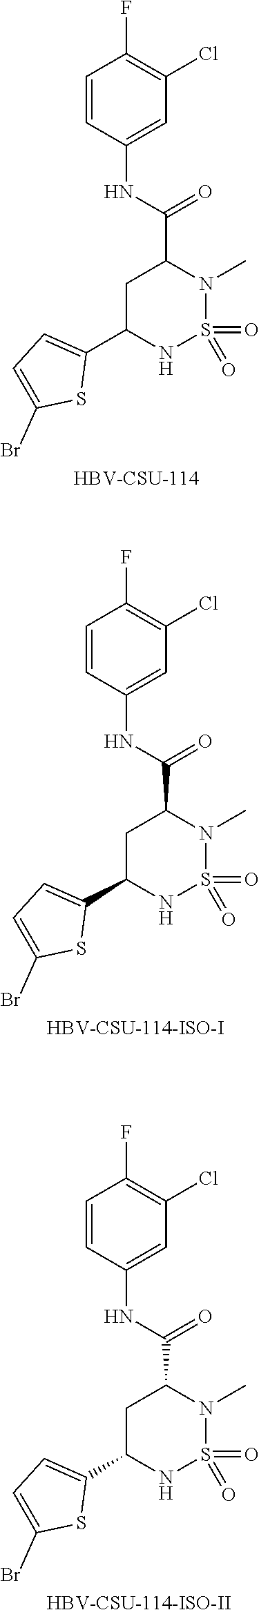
O=S1(=O)NC(C2=CC=C(Br)S2)CC(C(NC2=CC(Cl)=C(F)C=C2)=O)N1C.[HBV-CSU-114].O=S1(=O)NC(C2=CC=C(Br)S2)CC(C(NC2=CC(Cl)=C(F)C=C2)=O)N1C.[HBV-CSU-114-ISO-I].O=S1(=O)NC(C2=CC=C(Br)S2)CC(C(NC2=CC(Cl)=C(F)C=C2)=O)N1C.[HBV-CSU-114-ISO-II]
